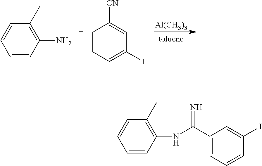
C1=CC(N)=C(C)C=C1.C1=CC=C(I)C=C1[CN].[Al(CH3)3].C1=CC(NC(C2=CC=CC(I)=C2)=N)=C(C)C=C1
